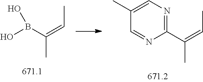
B(O)(O)C(=CC)C.C1(C(=CC)C)=NC=C(C)C=N1
